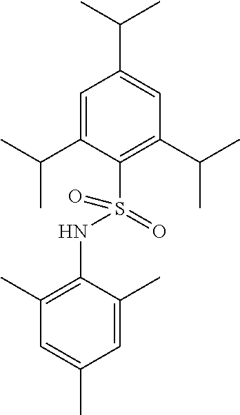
C1=C(C(C)C)C(S(=O)(NC2=C(C)C=C(C)C=C2C)=O)=C(C(C)C)C=C1C(C)C
